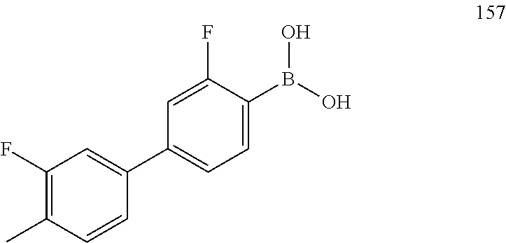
C1(F)=C(C)C=CC(C2=CC=C(B(O)O)C(F)=C2)=C1
